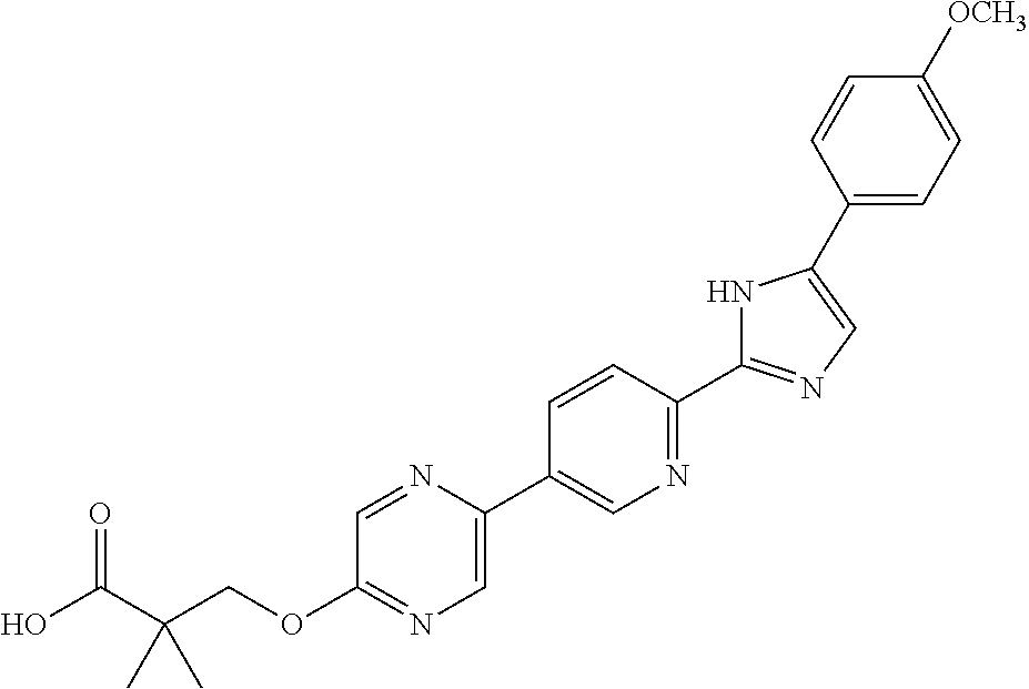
OC(C(COC1=NC=C(C2=CN=C(C3=NC=C(C4=CC=C([OCH3])C=C4)N3)C=C2)N=C1)(C)C)=O
